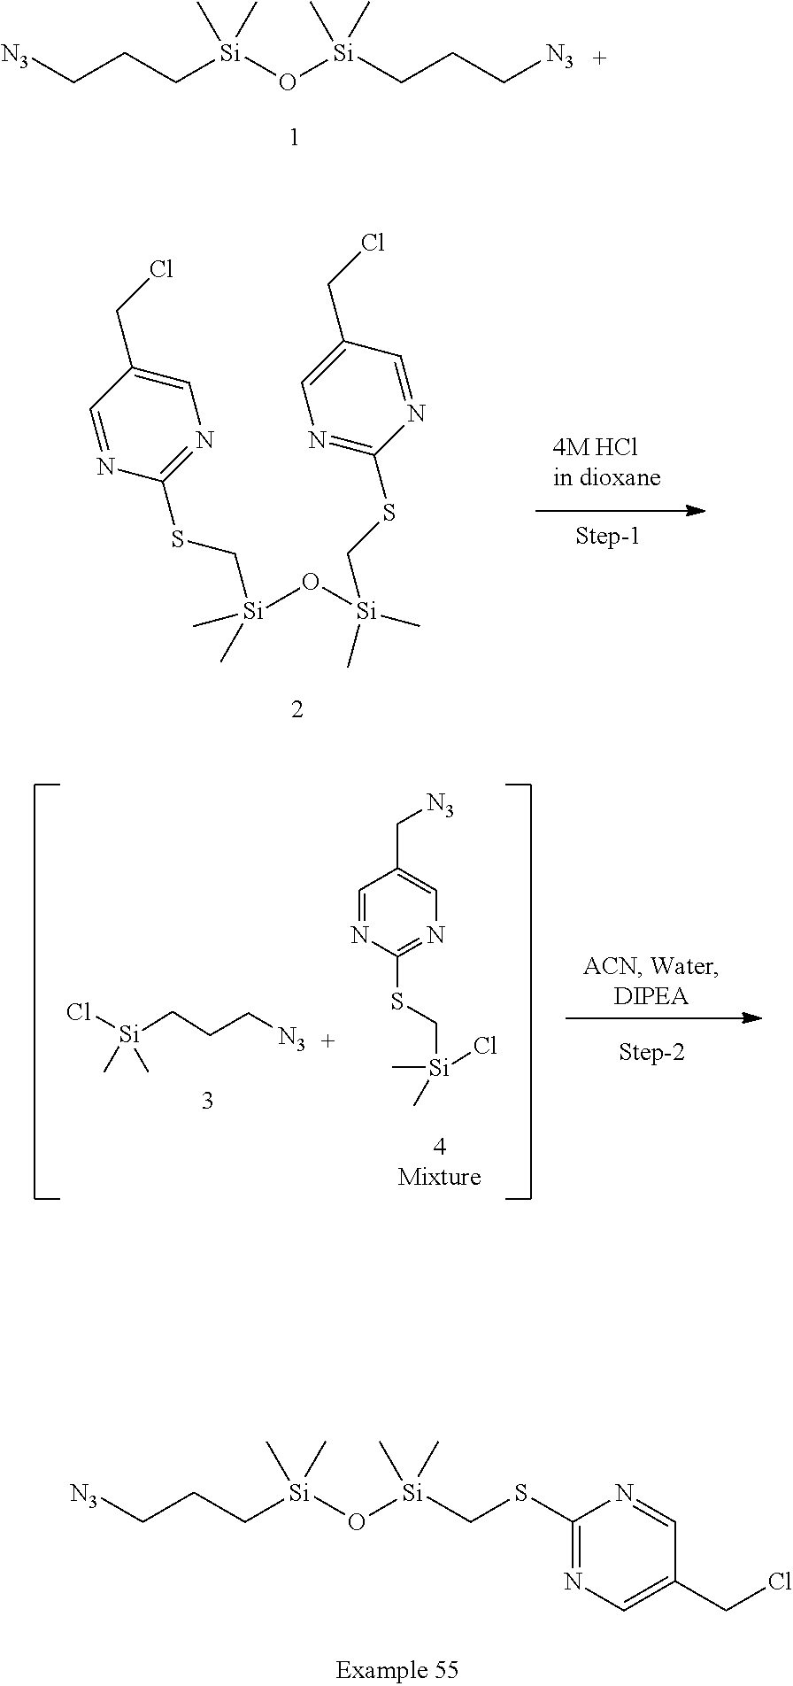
[N3]CCC[Si](C)(C)O[Si](C)(C)CCC[N3].C1(SC[Si](C)(O[Si](C)(C)CSC2=NC=C(CCl)C=N2)C)=NC=C(CCl)C=N1.Cl[Si](C)(C)CCC[N3].C1=NC(SC[Si](C)(C)Cl)=NC=C1C[N3].[N3]CCC[Si](C)(C)O[Si](C)(C)CSC1=NC=C(CCl)C=N1
